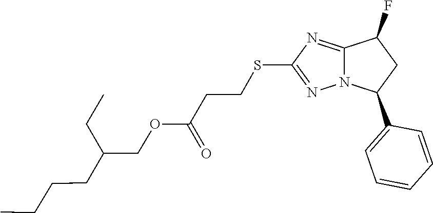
C12=NC(SCCC(OCC(CCCC)CC)=O)=NN1C(C1=CC=CC=C1)CC2F
